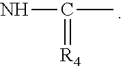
NC(C)=[R4]
